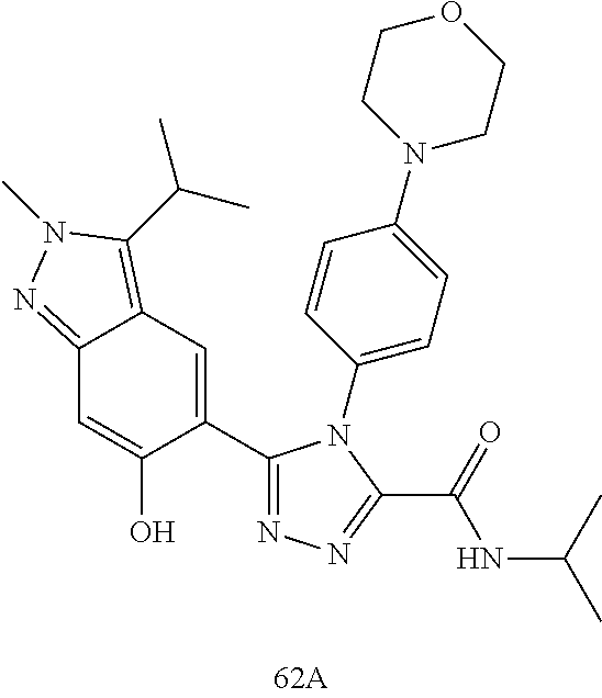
C1=C(O)C(C2=NN=C(C(NC(C)C)=O)N2C2=CC=C(N3CCOCC3)C=C2)=CC2=C(C(C)C)N(C)N=C12
